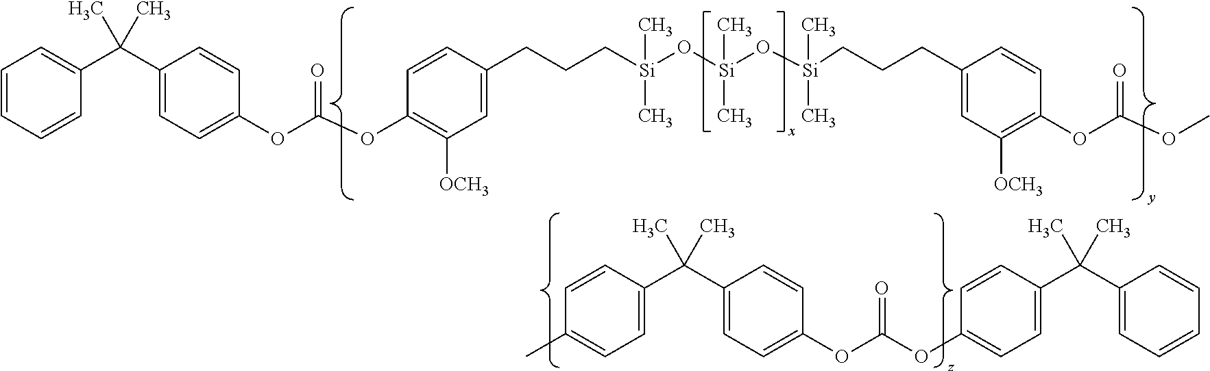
C1=CC=CC(C(C2=CC=C(OC(OC3=C([OCH3])C=C(CCC[Si](O[Si](O[Si](CCCC4=CC([OCH3])=C(OC(OC)=O)C=C4)(C)C)(C)C)(C)C)C=C3)=O)C=C2)(C)C)=C1.C1=C(C(C2=CC=C(OC(OC3=CC=C(C(C4=CC=CC=C4)(C)C)C=C3)=O)C=C2)(C)C)C=CC(C)=C1
